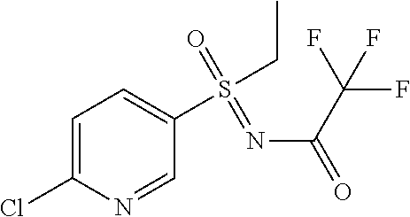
C1=C(Cl)N=CC(S(CC)(=O)=NC(=O)C(F)(F)F)=C1
